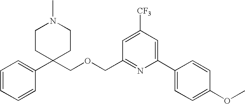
C1=CC=CC(C2(COCC3=NC(C4=CC=C(OC)C=C4)=CC([CF3])=C3)CCN(C)CC2)=C1
